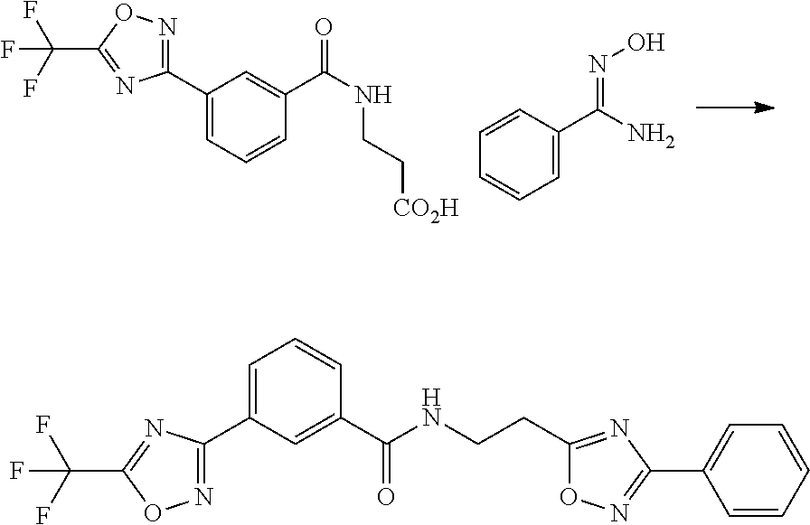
C1(C2=NOC(C(F)(F)F)=N2)=CC=CC(C(NCC[CO2H])=O)=C1.C1=CC=C(C(N)=NO)C=C1.C1=C(C2=NOC(C(F)(F)F)=N2)C=C(C(NCCC2=NC(C3=CC=CC=C3)=NO2)=O)C=C1
